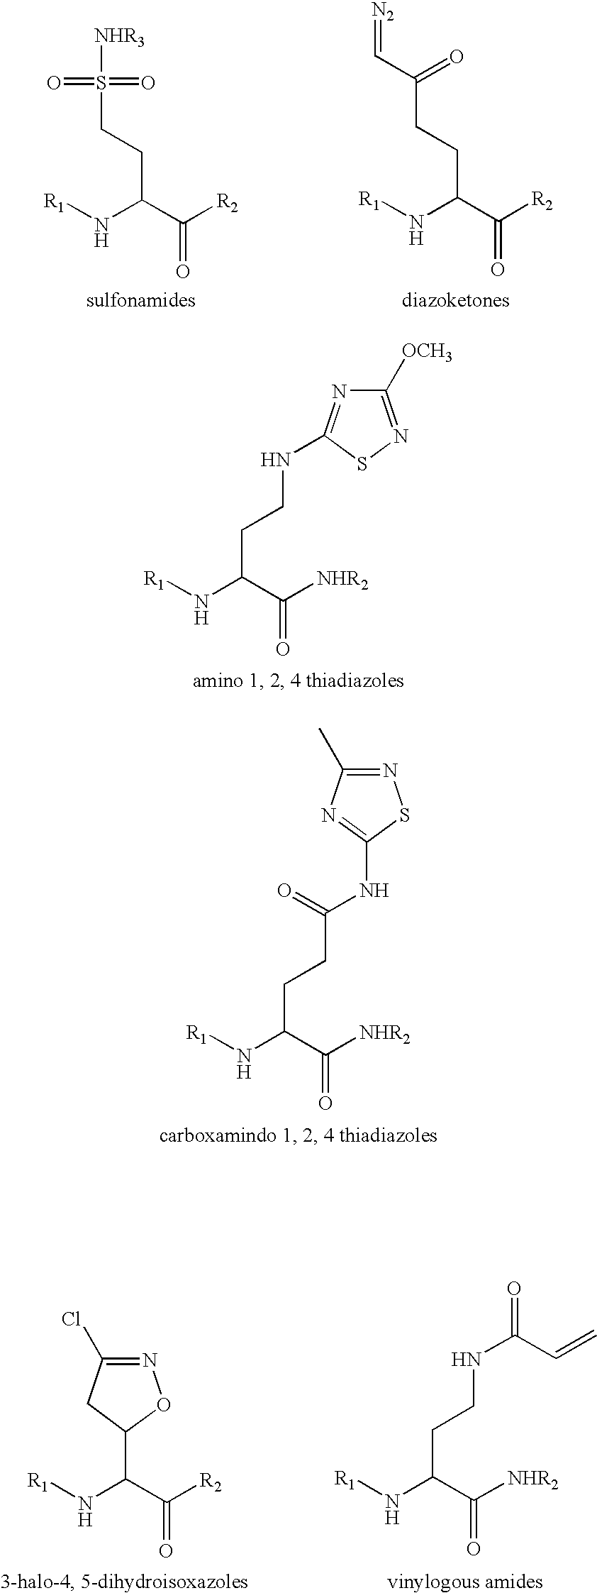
C1([OCH3])=NSC(NCCC(N[R1])C([NHR2])=O)=N1.N1=C(C)N=C(NC(=O)CCC(C([NHR2])=O)N[R1])S1.[N2]=CC(CCC(C([R2])=O)N[R1])=O.S(CCC(C([R2])=O)N[R1])([NHR3])(=O)=O.[R1]NC(C([R2])=O)C1CC(Cl)=NO1.[R1]NC(CCNC(C=C)=O)C([NHR2])=O
